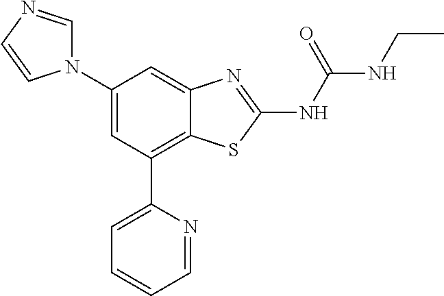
C1(N2C=NC=C2)=CC(C2=CC=CC=N2)=C2C(=C1)N=C(NC(=O)NCC)S2
